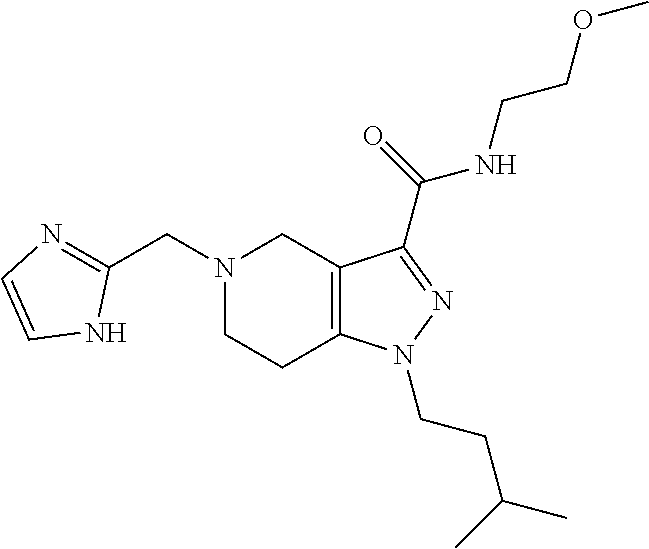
N1(CC2=NC=CN2)CC2=C(CC1)N(CCC(C)C)N=C2C(NCCOC)=O
